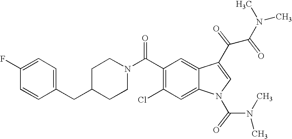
C1(F)=CC=C(CC2CCN(C(C3=C(Cl)C=C4C(=C3)C(C(C(N(C)C)=O)=O)=CN4C(=O)N(C)C)=O)CC2)C=C1
